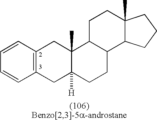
C1=CC2=C(C=C1)CC1([H])C(C)(C2)C2C(CC1)C1C(C)(CC2)CCC1
